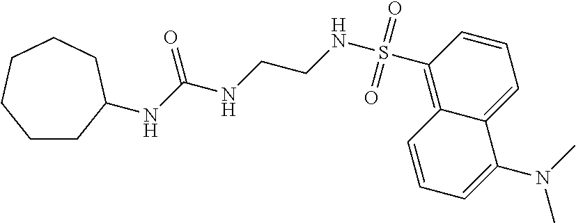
C12=C(S(NCCNC(NC3CCCCCC3)=O)(=O)=O)C=CC=C1C(N(C)C)=CC=C2
